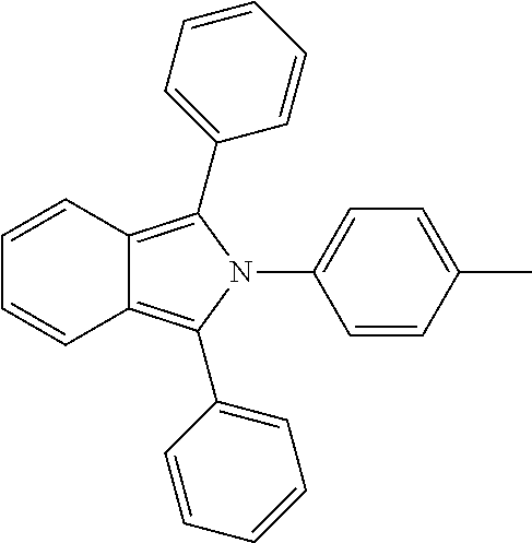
C1=CC(C)=CC=C1N1C(C2=CC=CC=C2)=C2C(=C1C1=CC=CC=C1)C=CC=C2
